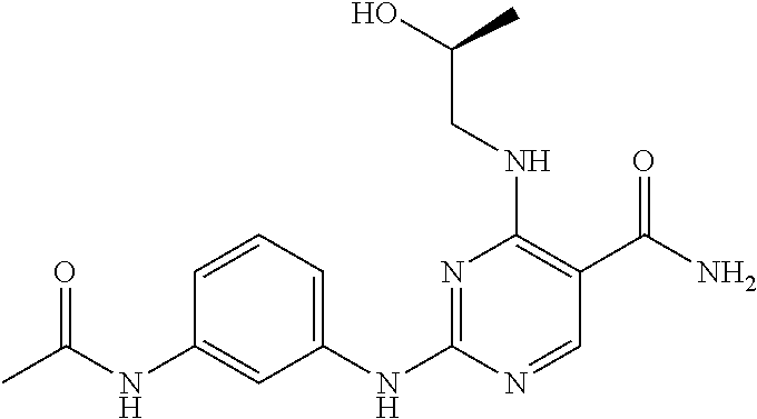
N1=C(NC2=CC=CC(NC(C)=O)=C2)N=CC(C(N)=O)=C1NCC(O)C
